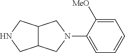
C1=C([MeO])C(N2CC3C(C2)CNC3)=CC=C1
